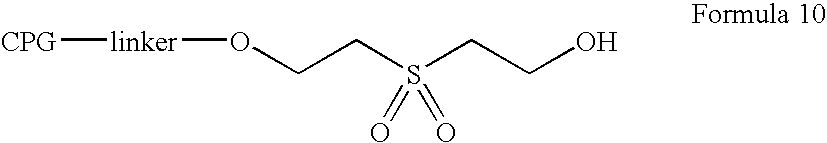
O(CCS(CCO)(=O)=O)[linker][CPG]
